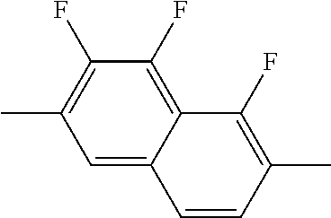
C1=CC(C)=C(F)C2=C(F)C(F)=C(C)C=C12
